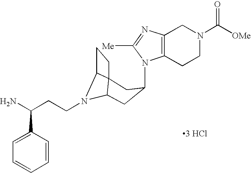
N1(C2CC3N(CCC(N)C4=CC=CC=C4)C4C3(CC4)C2)C2=C(N=C1[Me])CN(C([OMe])=O)CC2.[3 HCl]
